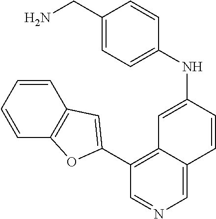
C1(NC2=CC3=C(C4=CC5=C(C=CC=C5)O4)C=NC=C3C=C2)=CC=C(CN)C=C1
